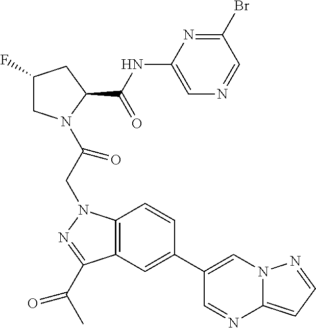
C1(F)CN(C(CN2C3=C(C(C(C)=O)=N2)C=C(C2=CN4C(=CC=N4)N=C2)C=C3)=O)C(C(NC2=CN=CC(Br)=N2)=O)C1
